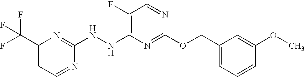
C1(F)=C(NNC2=NC(C(F)(F)F)=CC=N2)N=C(OCC2=CC=CC(OC)=C2)N=C1
